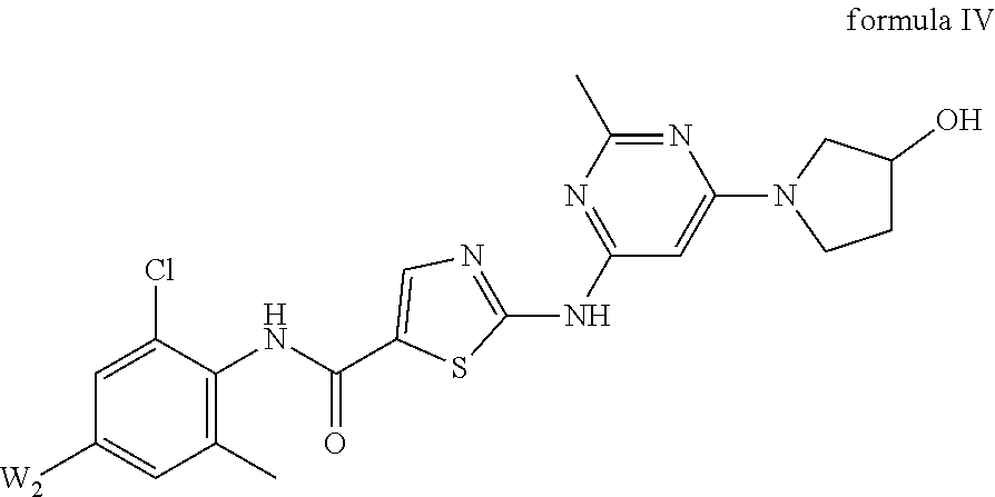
C1=C(Cl)C(NC(=O)C2=CN=C(NC3=NC(C)=NC(N4CCC(O)C4)=C3)S2)=C(C)C=C1[W2]
